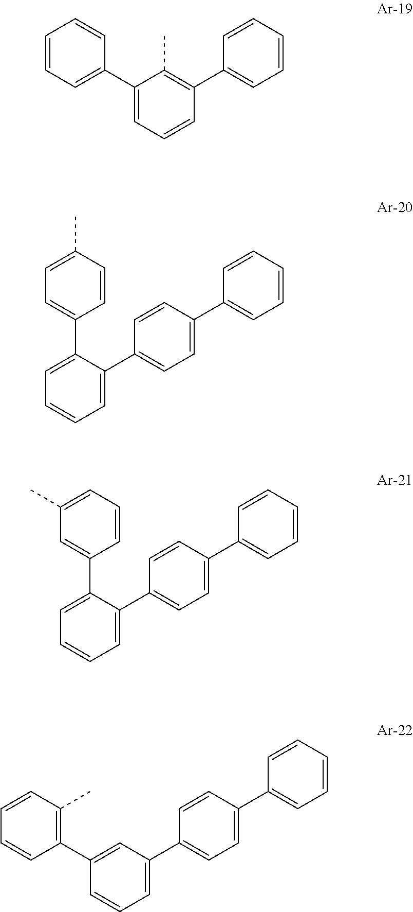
C1=CC=C(C2=CC=CC(C3=CC=CC=C3)=C2C)C=C1.C1=CC(C2=CC=CC=C2C2=CC=C(C3=CC=CC=C3)C=C2)=CC=C1C.C1=CC(C2=CC=CC=C2C2=CC=C(C3=CC=CC=C3)C=C2)=CC(C)=C1.C1=C(C2=C(C)C=CC=C2)C=CC=C1C1=CC=C(C2=CC=CC=C2)C=C1
